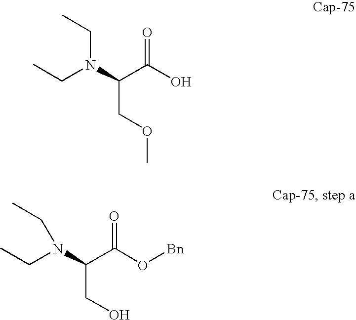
OC(C(N(CC)CC)COC)=O.O(C(C(N(CC)CC)CO)=O)[Bn]
